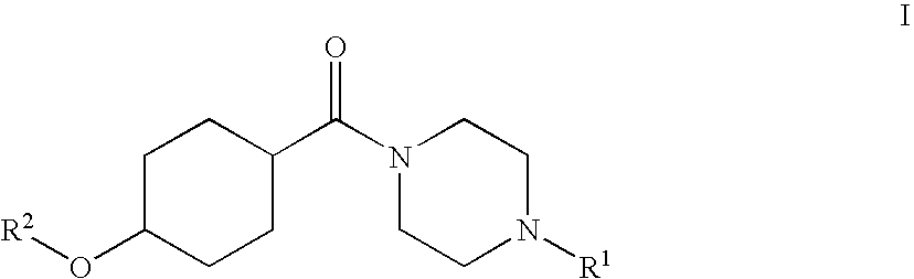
C1C(O[R2])CCC(C(N2CCN([R1])CC2)=O)C1
